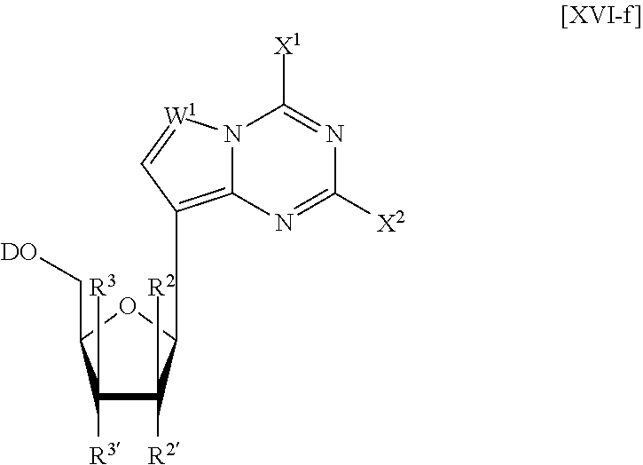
C1([R3])([R3])C([R2])([R2])C(C2=C3N([W1]=C2)C([X1])=NC([X2])=N3)OC1C[DO]
